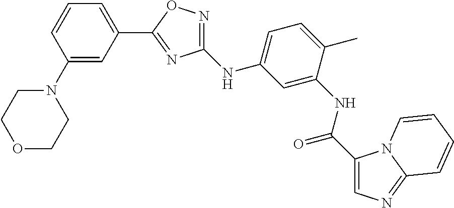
C1(N2CCOCC2)=CC(C2=NC(NC3=CC=C(C)C(NC(=O)C4=CN=C5N4C=CC=C5)=C3)=NO2)=CC=C1
